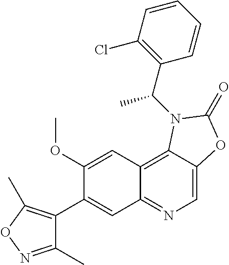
C1(C2=CC3=NC=C4C(=C3C=C2OC)N(C(C2=C(Cl)C=CC=C2)C)C(=O)O4)=C(C)ON=C1C
